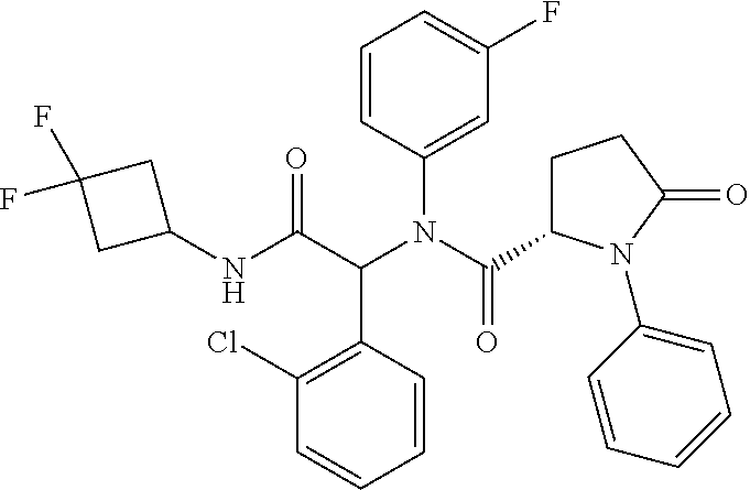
C1=CC(C(C(NC2CC(F)(F)C2)=O)N(C(=O)C2CCC(=O)N2C2=CC=CC=C2)C2=CC(F)=CC=C2)=C(Cl)C=C1
